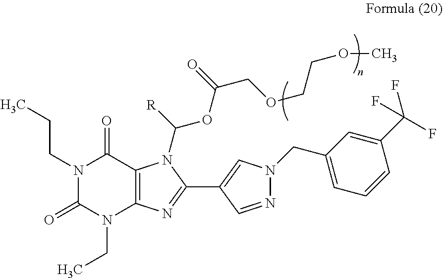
N1(CCC)C(=O)N(CC)C2=C(C1=O)N(C(OC(COCCOC)=O)[R])C(C1=CN(CC3=CC=CC(C(F)(F)F)=C3)N=C1)=N2
